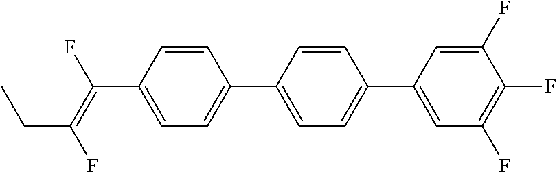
C1=CC(C(=C(F)CC)F)=CC=C1C1=CC=C(C2=CC(F)=C(F)C(F)=C2)C=C1
